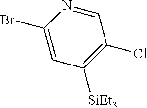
C1(Br)=CC([SiEt3])=C(Cl)C=N1
